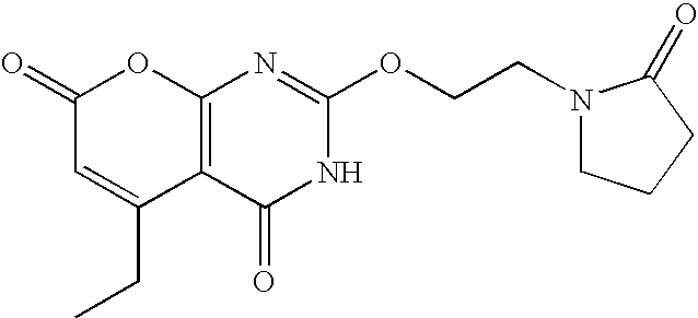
C12=C(C(=O)NC(OCCN3CCCC3=O)=N1)C(CC)=CC(=O)O2
